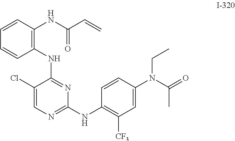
C1=CC(NC(=O)C=C)=C(NC2=NC(NC3=C([CF3])C=C(N(C(C)=O)CC)C=C3)=NC=C2Cl)C=C1
